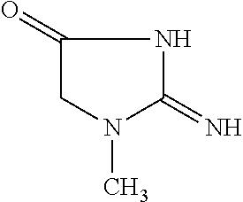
C1(=O)CN(C)C(=N)N1
